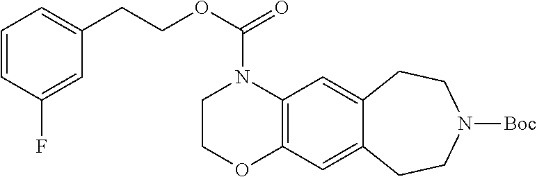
O(C(N1CCOC2=C1C=C1C(=C2)CCN([Boc])CC1)=O)CCC1=CC=CC(F)=C1
